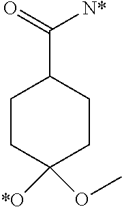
C(C1CCC([*O])(OC)CC1)([N*])=O
